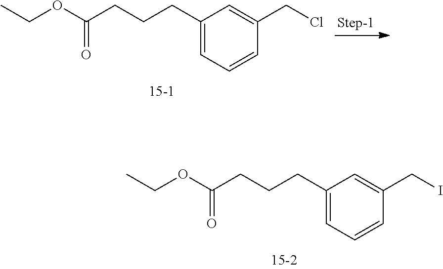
C1(CCCC(OCC)=O)=CC=CC(CCl)=C1.C1(CCCC(OCC)=O)=CC=CC(CI)=C1
